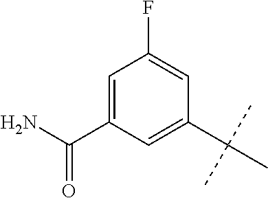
C1=C(C(=O)N)C=C(C(C)(C)C)C=C1F
